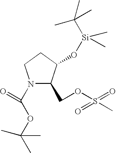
N1(C(OC(C)(C)C)=O)C(COS(C)(=O)=O)C(O[Si](C(C)(C)C)(C)C)CC1
